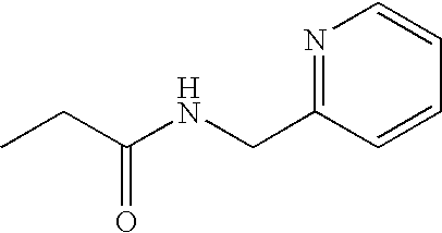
CCC(NCC1=NC=CC=C1)=O
